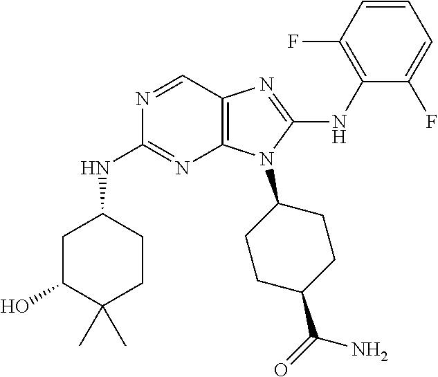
N1=CC2=C(N=C1NC1CC(O)C(C)(C)CC1)N(C1CCC(C(=O)N)CC1)C(NC1=C(F)C=CC=C1F)=N2
